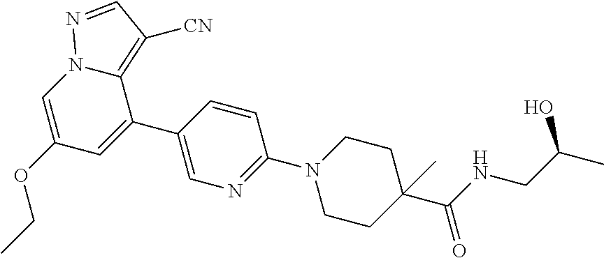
C1=C(C2=CC(OCC)=CN3C2=C([CN])C=N3)C=CC(N2CCC(C(NCC(C)O)=O)(C)CC2)=N1
